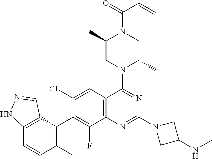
C12=C(C(C3=C(F)C4=C(C=C3Cl)C(N3C(C)CN(C(C=C)=O)C(C)C3)=NC(N3CC(NC)C3)=N4)=C(C)C=C1)C(C)=NN2
